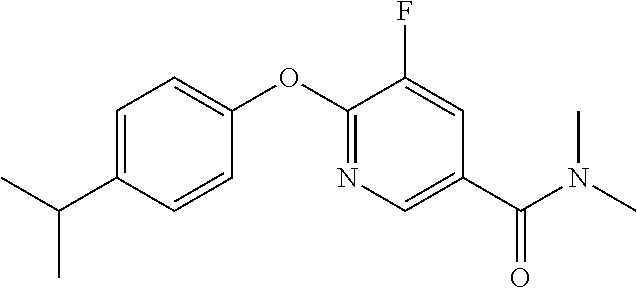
C1=C(C(C)C)C=CC(OC2=NC=C(C(N(C)C)=O)C=C2F)=C1
